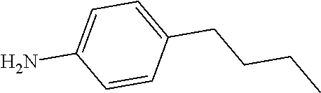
C1=CC(CCCC)=CC=C1N
